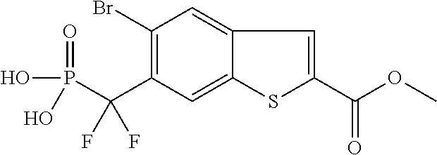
C1(Br)=C(C(P(O)(=O)O)(F)F)C=C2C(=C1)C=C(C(OC)=O)S2
